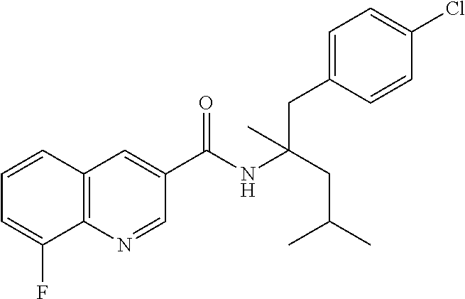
C1=CC2=C(C(F)=C1)N=CC(C(NC(CC(C)C)(CC1=CC=C(Cl)C=C1)C)=O)=C2
